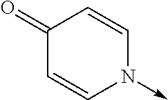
C1(=O)C=CN(->C)C=C1
